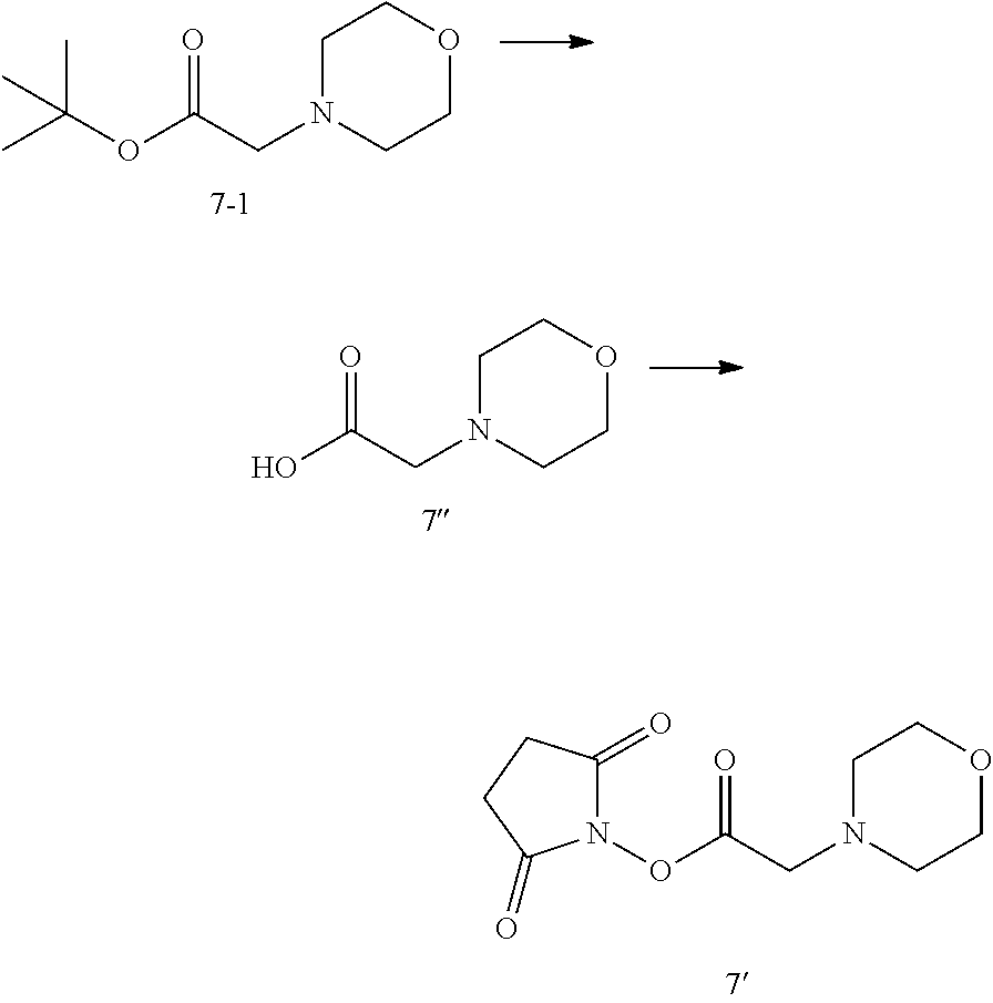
C(C)(OC(CN1CCOCC1)=O)(C)C.OC(CN1CCOCC1)=O.N1(OC(CN2CCOCC2)=O)C(=O)CCC1=O
